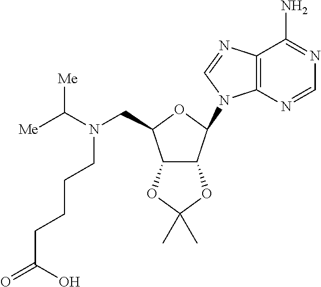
C(N(C([Me])[Me])CC1C2C(C(N3C4=C(C(N)=NC=N4)N=C3)O1)OC(C)(C)O2)CCCC(=O)O
